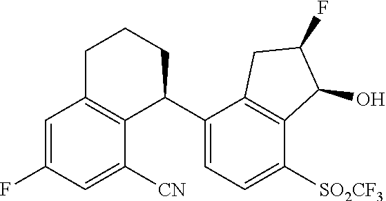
C1=C(F)C=C([CN])C2=C1CCCC2C1=CC=C([SO2CF3])C2=C1CC(F)C2O
